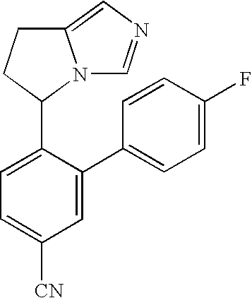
C1=C(C2=CC=C(F)C=C2)C(C2N3C(=CN=C3)CC2)=CC=C1[CN]
